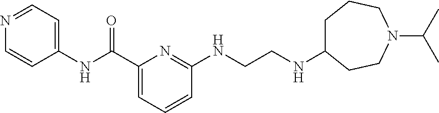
N1=CC=C(NC(C2=CC=CC(NCCNC3CCCN(C(C)C)CC3)=N2)=O)C=C1
